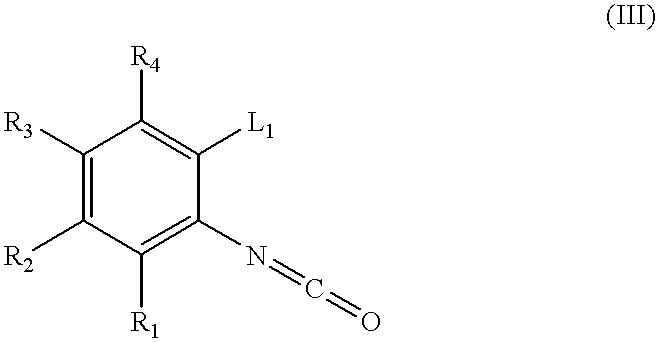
C1([R3])=C([R2])C([R1])=C(N=C=O)C([L1])=C1[R4]
